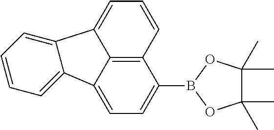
C12=C3C(=CC=C1B1OC(C)(C)C(C)(C)O1)C1=CC=CC=C1C3=CC=C2
